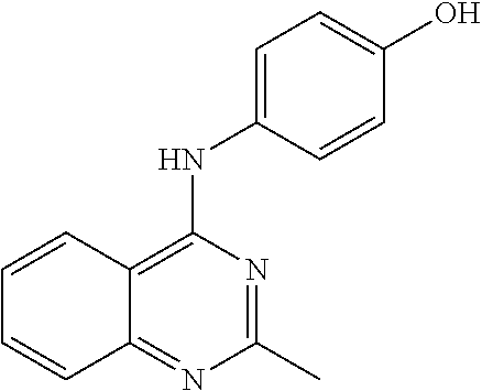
C12=C(NC3=CC=C(O)C=C3)N=C(C)N=C1C=CC=C2
